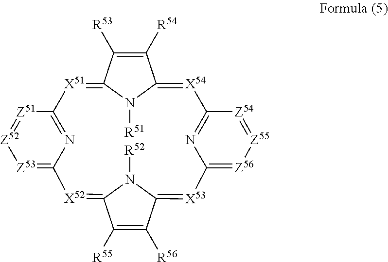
[Z51]1=[Z52][Z53]=C2N=C1[X51]=C1C([R53])=C([R54])C(=[X54]C3=NC(=[Z56][Z55]=[Z54]3)[X53]=C3C([R56])=C([R55])C(=[X52]2)N3[R52])N1[R51]
